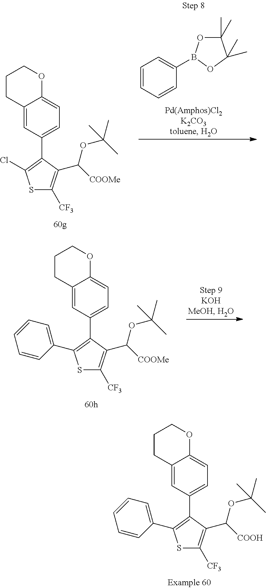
C1(C)(C)OB(C2=CC=CC=C2)OC1(C)C.S1C([CF3])=C(C([COOMe])OC(C)(C)C)C(C2=CC=C3C(=C2)CCCO3)=C1Cl.S1C([CF3])=C(C([COOMe])OC(C)(C)C)C(C2=CC=C3C(=C2)CCCO3)=C1C1=CC=CC=C1.S1C([CF3])=C(C([COOH])OC(C)(C)C)C(C2=CC=C3C(=C2)CCCO3)=C1C1=CC=CC=C1
